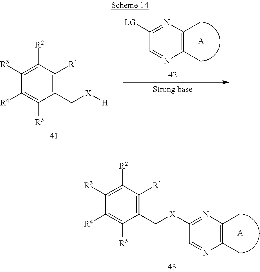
[A].[X](C1=NC(C)=C(C)N=C1)CC1=C([R1])C([R2])=C([R3])C([R4])=C1[R5].[LG]C1=NC(C)=C(C)N=C1.[A].C1([R3])=C([R2])C([R1])=C(C[X][H])C([R5])=C1[R4]
